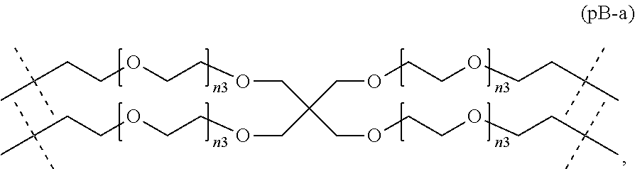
O(CC(COCCOCCC(C)(C)C)(COCCOCCC(C)(C)C)COCCOCCC(C)(C)C)CCOCCC(C)(C)C
